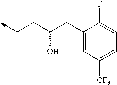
C1(CC(CC->C)O)=CC([CF3])=CC=C1F
